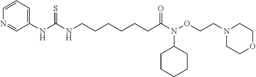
C1(NC(NCCCCCCC(N(OCCN2CCOCC2)C2CCCCC2)=O)=S)=CC=CN=C1
